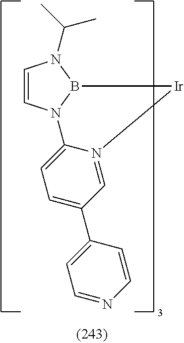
C1=CN2B(N1C(C)C)[Ir]N1=CC(C3=CC=NC=C3)=CC=C21
